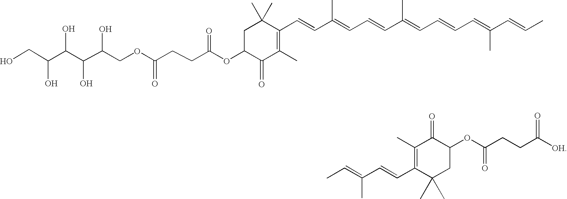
C1C(OC(CCC(=O)OCC(C(C(C(CO)O)O)O)O)=O)C(=O)C(C)=C(C=CC(=CC=CC(C)=CC=CC=C(C=CC)C)C)C1(C)C.CC=C(C=CC1=C(C)C(=O)C(OC(=O)CCC([OH])=O)CC1(C)C)C
